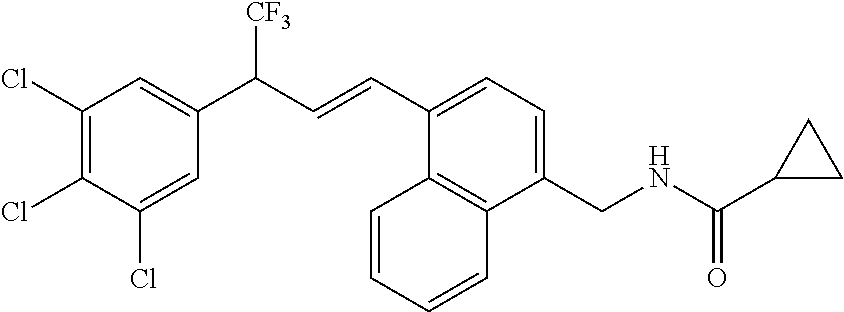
C1(Cl)=C(Cl)C(Cl)=CC(C([CF3])C=CC2=CC=C(CNC(C3CC3)=O)C3=C2C=CC=C3)=C1
